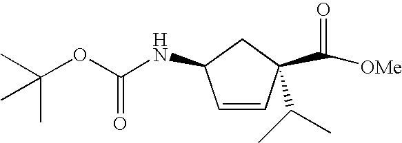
C1=CC(C([OMe])=O)(C(C)C)CC1NC(OC(C)(C)C)=O
